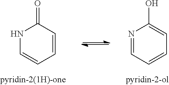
N1C=CC=CC1=O.N1=CC=CC=C1O
